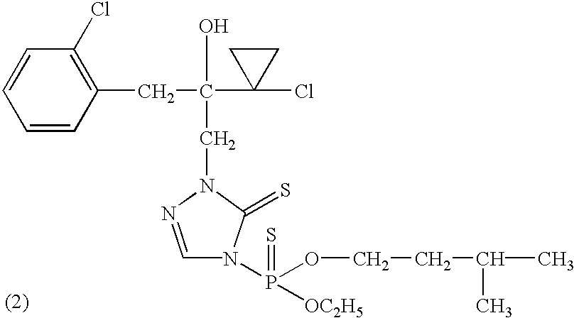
C1=CC=CC(CC(C2(Cl)CC2)(O)CN2C(=S)N(P([OC2H5])(OCCC(C)C)=S)C=N2)=C1Cl
